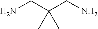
NCC(CN)(C)C
